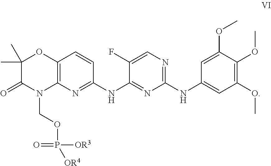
C1(F)=CN=C(NC2=CC(OC)=C(OC)C(OC)=C2)N=C1NC1=NC2=C(C=C1)OC(C)(C)C(=O)N2COP([OR4])([OR3])=O
